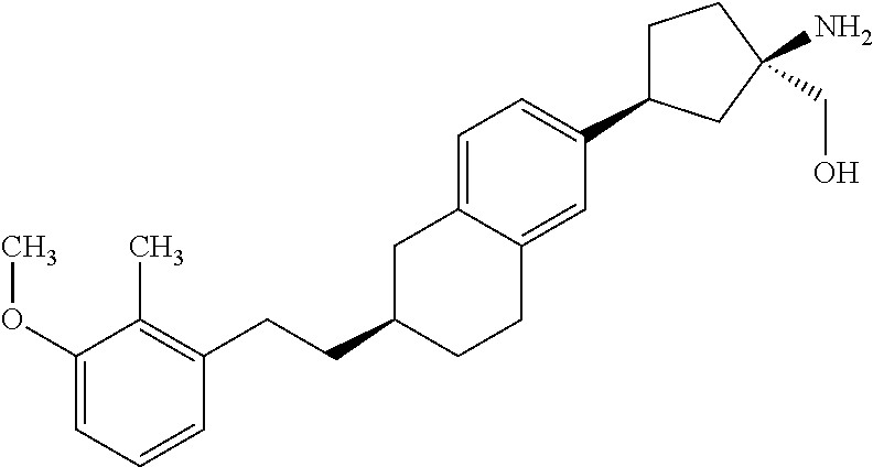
C(C1CCC2=CC(C3CCC(N)(CO)C3)=CC=C2C1)CC1=C(C)C(OC)=CC=C1
